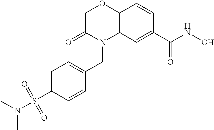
C1C(=O)N(CC2=CC=C(S(N(C)C)(=O)=O)C=C2)C2=C(O1)C=CC(C(NO)=O)=C2
